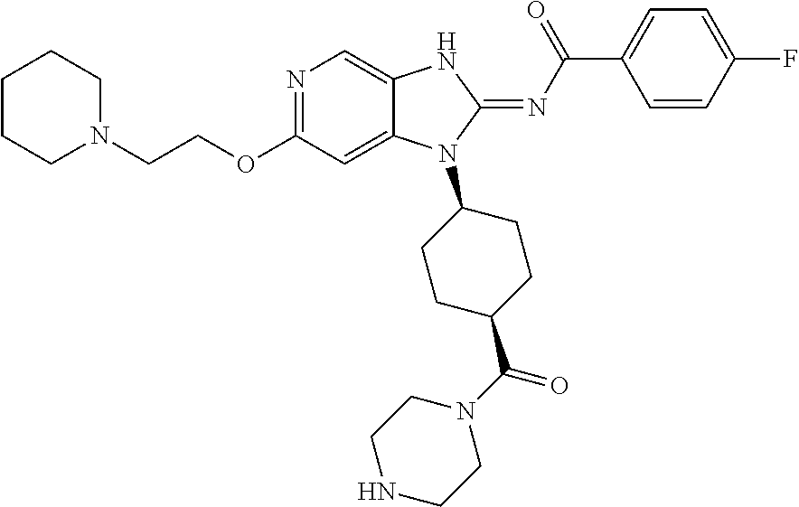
C1CCN(CCOC2=NC=C3C(=C2)N(C2CCC(C(N4CCNCC4)=O)CC2)C(=NC(C2=CC=C(F)C=C2)=O)N3)CC1
